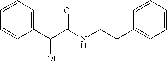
C1(C(C(NCCC2=CC=CC=C2)=O)O)=CC=CC=C1
